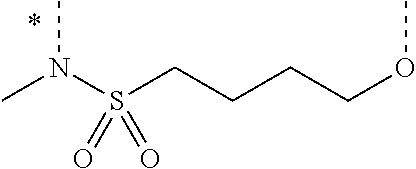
N(C)(S(CCCCOC)(=O)=O)C
